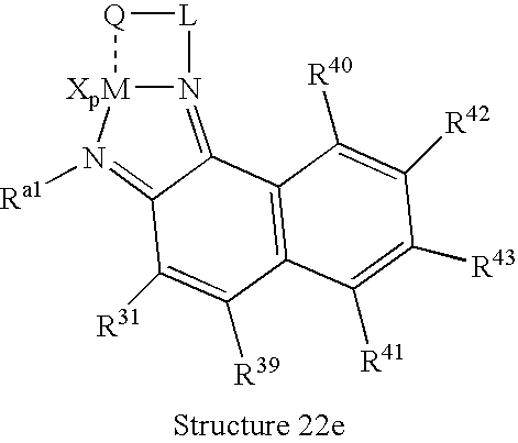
N12=C3C(=N([Ra1])[XpM]1[Q][L]2)C([R31])=C([R39])C1=C3C([R40])=C([R42])C([R43])=C1[R41]
